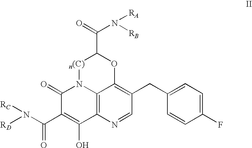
C12=C3N=CC(CC4=CC=C(F)C=C4)=C1OC(C(=O)N([RB])[RA])[n(C)]N2C(=O)C(C(N([RD])[RC])=O)=C3O
